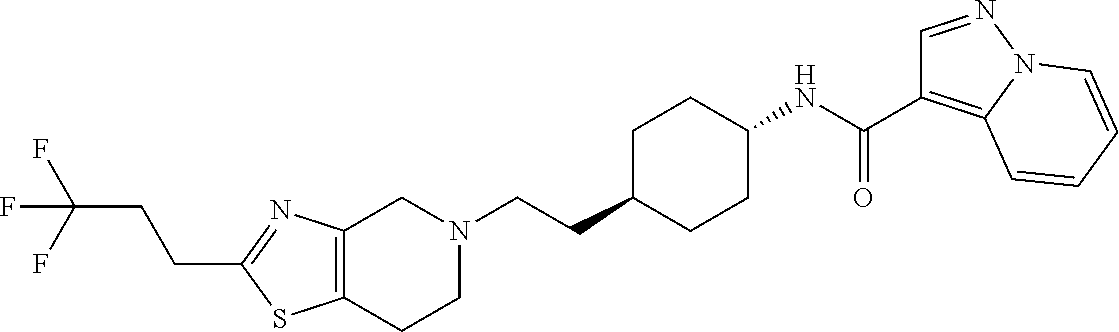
C12=C(CCN(CCC3CCC(NC(C4=C5N(N=C4)C=CC=C5)=O)CC3)C1)SC(CCC(F)(F)F)=N2
